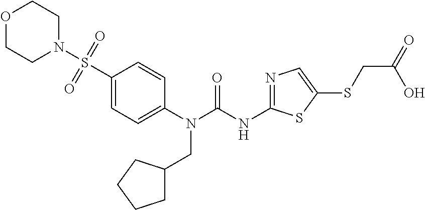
C1(N(CC2CCCC2)C(=O)NC2=NC=C(SCC(=O)O)S2)=CC=C(S(N2CCOCC2)(=O)=O)C=C1
